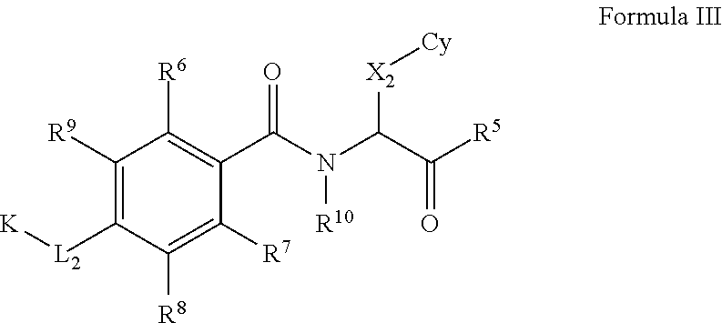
C1([R9])=C([L2][K])C([R8])=C([R7])C(C(N(C(C([R5])=O)[X2][Cy])[R10])=O)=C1[R6]
